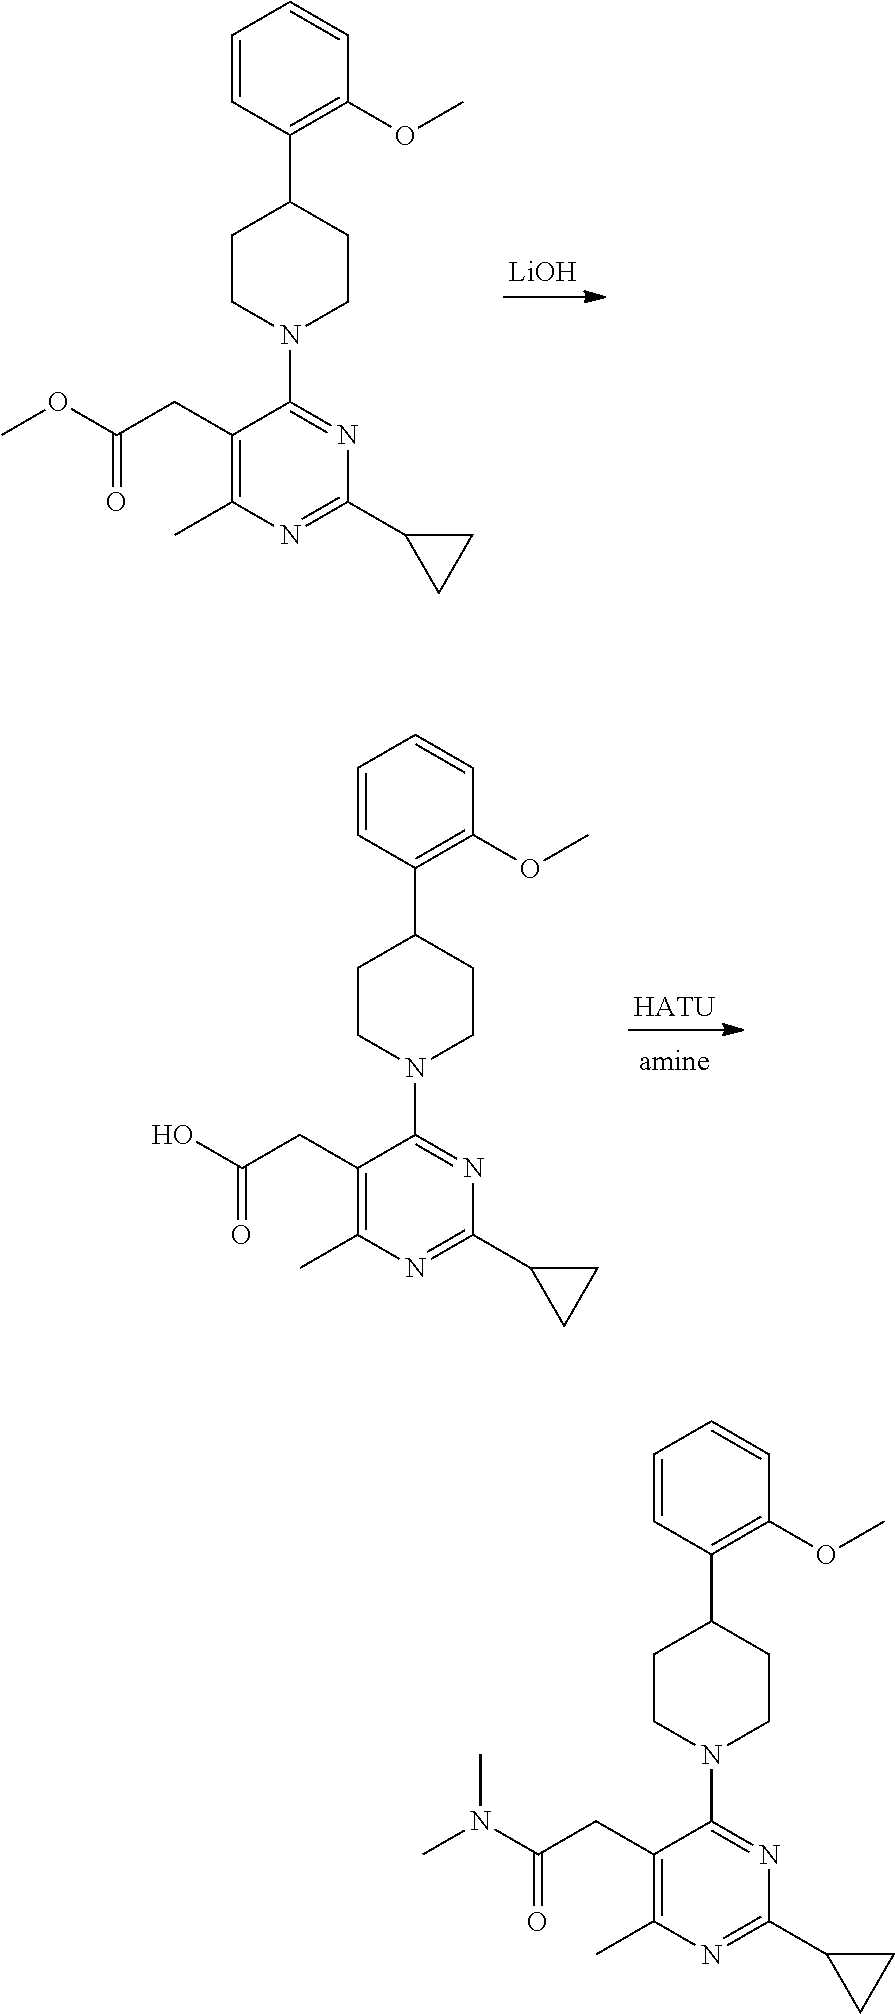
[LiOH].O(C(CC1=C(C)N=C(C2CC2)N=C1N1CCC(C2=C(OC)C=CC=C2)CC1)=O)C.[HATU].OC(CC1=C(C)N=C(C2CC2)N=C1N1CCC(C2=C(OC)C=CC=C2)CC1)=O.N(C(CC1=C(C)N=C(C2CC2)N=C1N1CCC(C2=C(OC)C=CC=C2)CC1)=O)(C)C
